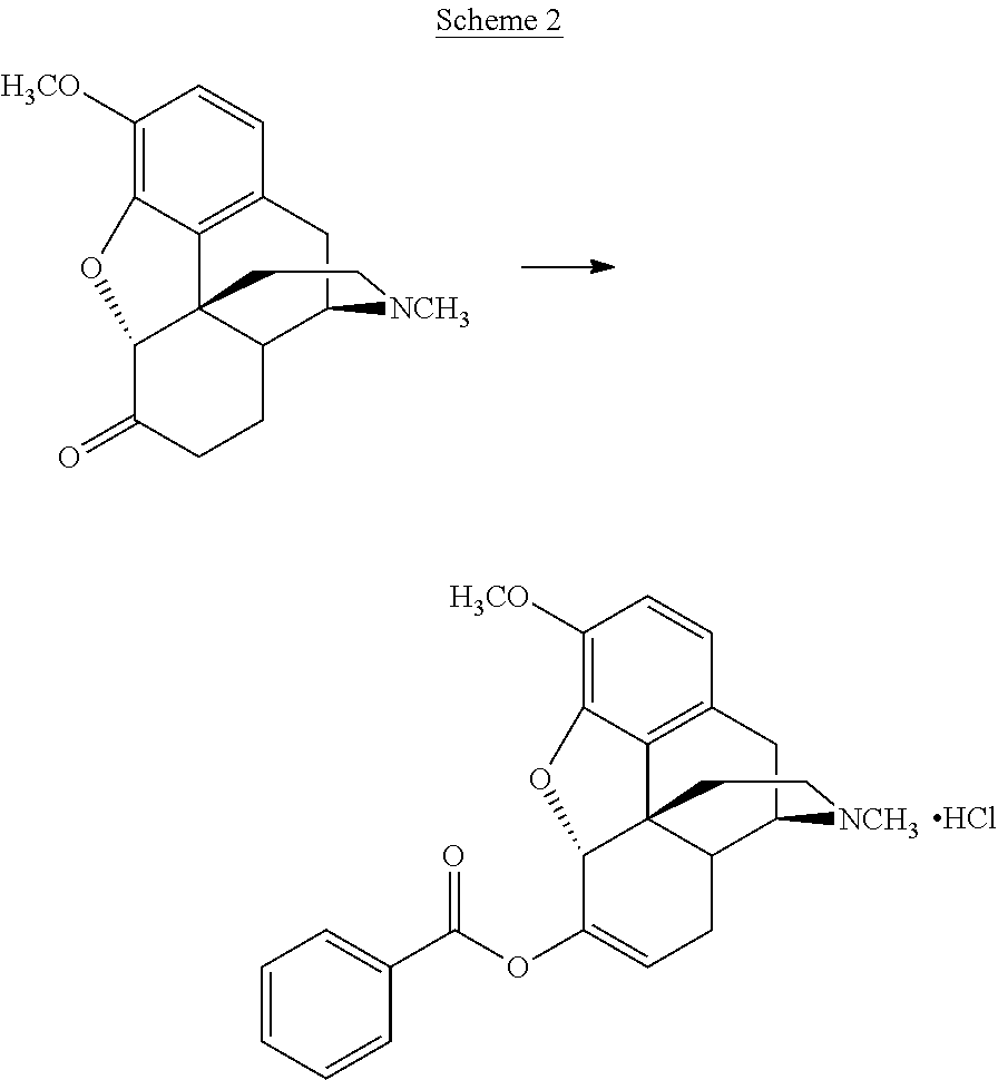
C1([H3CO])=C2C3=C(C=C1)CC1C4C3(C(C(=O)CC4)O2)CC[NCH3]1.C1([H3CO])=C2C3=C(C=C1)CC1C4C3(C(C(OC(C3=CC=CC=C3)=O)=CC4)O2)CC[NCH3]1.Cl
